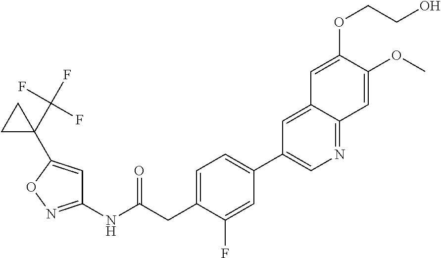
C1(NC(CC2=CC=C(C3=CN=C4C(=C3)C=C(OCCO)C(OC)=C4)C=C2F)=O)=NOC(C2(C(F)(F)F)CC2)=C1
